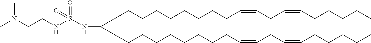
C(CCCCCCCC=CCC=CCCCCC)C(CCCCCCCCC=CCC=CCCCCC)NS(NCCN(C)C)(=O)=O
